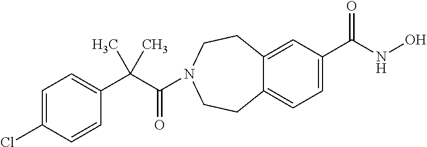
C12=CC=C(C(NO)=O)C=C1CCN(C(=O)C(C)(C1=CC=C(Cl)C=C1)C)CC2
